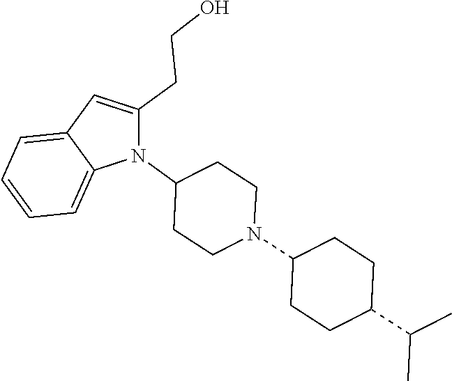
N1(C2CCN(C3CCC(C(C)C)CC3)CC2)C(CCO)=CC2=CC=CC=C12
